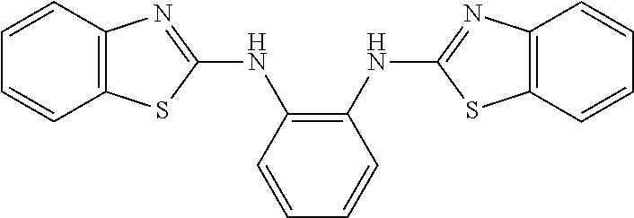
C1(NC2=C(NC3=NC4=C(S3)C=CC=C4)C=CC=C2)=NC2=C(S1)C=CC=C2
